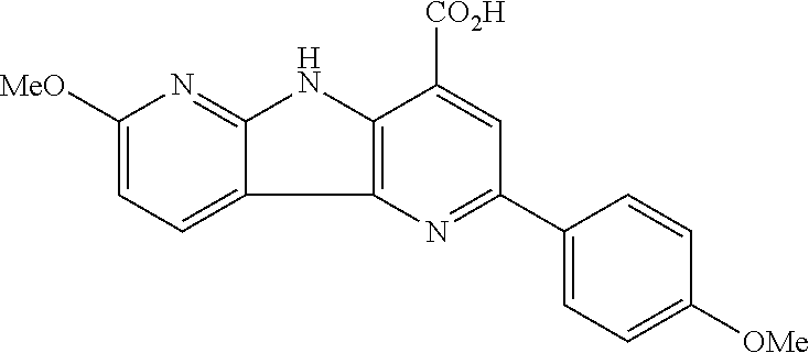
C12=C(N=C(C3=CC=C([OMe])C=C3)C=C1[CO2H])C1=CC=C([MeO])N=C1N2
